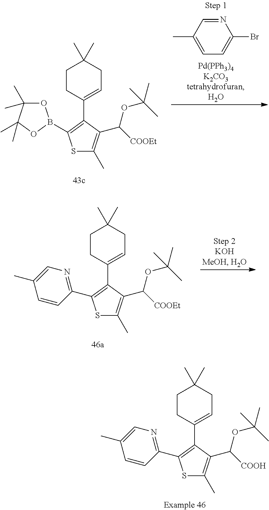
C1(Br)=CC=C(C)C=N1.O1C(C)(C)C(C)(C)OB1C1=C(C2=CCC(C)(C)CC2)C(C(OC(C)(C)C)[COOEt])=C(C)S1.S1C(C)=C(C(OC(C)(C)C)[COOEt])C(C2=CCC(C)(C)CC2)=C1C1=NC=C(C)C=C1.S1C(C)=C(C(OC(C)(C)C)[COOH])C(C2=CCC(C)(C)CC2)=C1C1=NC=C(C)C=C1
